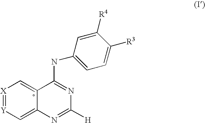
[X]1=[Y]C=C2C(=C1)C(NC1=CC=C([R3])C([R4])=C1)=NC([H])=N2
